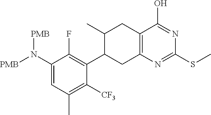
N(C1=CC(C)=C([CF3])C(C2CC3=C(C(O)=NC(SC)=N3)CC2C)=C1F)([PMB])[PMB]
